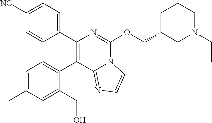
C1(C2=CC=C(C)C=C2CO)=C(C2=CC=C([NC])C=C2)N=C(OCC2CCCN(CC)C2)N2C1=NC=C2
